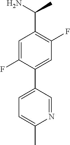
C1=C(F)C(C2=CC=C(C)N=C2)=CC(F)=C1C(N)C
